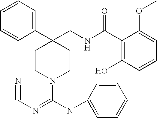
C1(C2(CNC(C3=C(O)C=CC=C3OC)=O)CCN(C(NC3=CC=CC=C3)=NC#N)CC2)=CC=CC=C1
